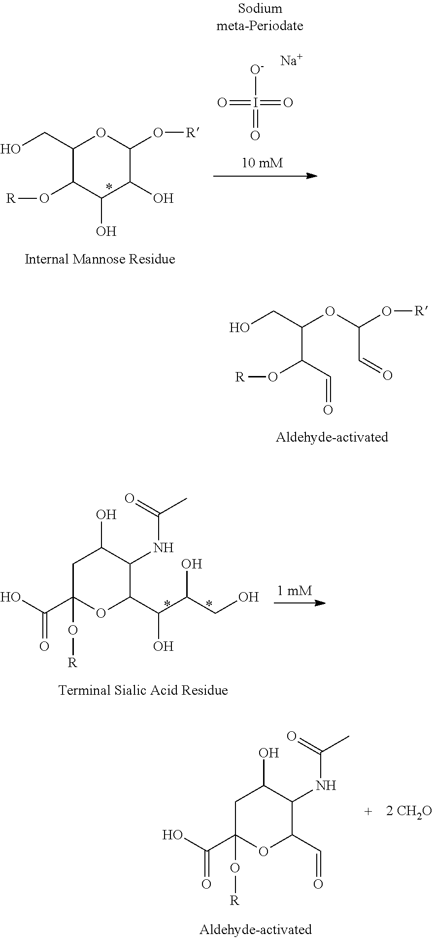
C1(CO)C(O[R])C(O)C(O)C(O[R])O1.O=I([O-])(=O)=O.[Na].C(C(C=O)O[R])(OC(C=O)O[R])CO.C1C(O[R])(C(O)=O)OC(C(C(CO)O)O)C(NC(C)=O)C1O.C1C(O[R])(C(O)=O)OC(C=O)C(NC(C)=O)C1O
